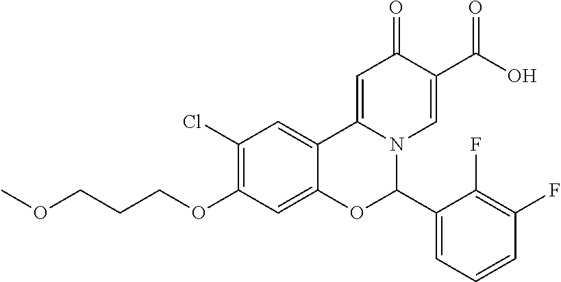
C1(Cl)=C(OCCCOC)C=C2C(=C1)C1=CC(=O)C(C(O)=O)=CN1C(C1=CC=CC(F)=C1F)O2
